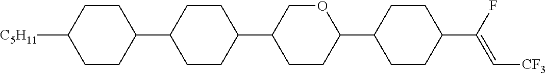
C1CC(C2CCC(C3CCC(C4CCC(C(F)=C[CF3])CC4)OC3)CC2)CCC1[C5H11]
